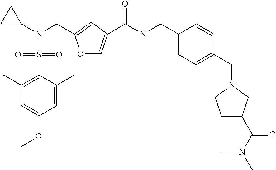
C1=C(OC)C=C(C)C(S(=O)(=O)N(C2CC2)CC2=CC(C(N(CC3=CC=C(CN4CCC(C(N(C)C)=O)C4)C=C3)C)=O)=CO2)=C1C
